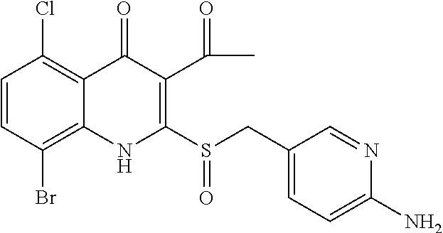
C1=CC(Br)=C2C(=C1Cl)C(=O)C(C(=O)C)=C(S(CC1=CC=C(N)N=C1)=O)N2
